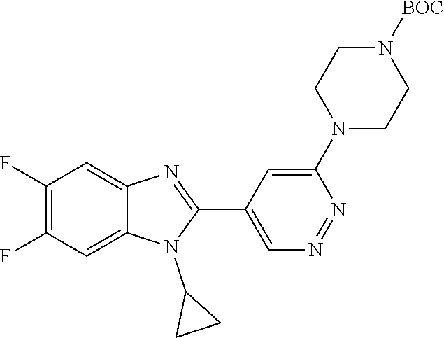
C1(F)=C(F)C=C2C(=C1)N=C(C1=CN=NC(N3CCN([BOC])CC3)=C1)N2C1CC1
